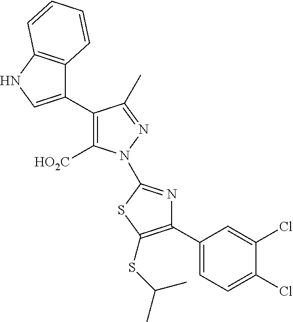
C1(C2=C([HO2C])N(C3=NC(C4=CC=C(Cl)C(Cl)=C4)=C(SC(C)C)S3)N=C2C)=CNC2=C1C=CC=C2
